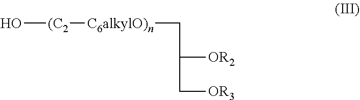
O[(C2][C6alkylO)n]CC([OR2])C[OR3]
